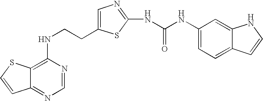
C(CNC1=C2C(=NC=N1)C=CS2)C1=CN=C(NC(=O)NC2=CC=C3C(=C2)NC=C3)S1
